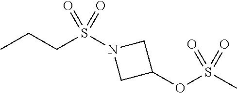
CCCS(N1CC(OS(C)(=O)=O)C1)(=O)=O
